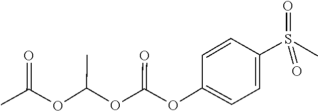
O=S(C)(C1=CC=C(OC(=O)OC(OC(C)=O)C)C=C1)=O
